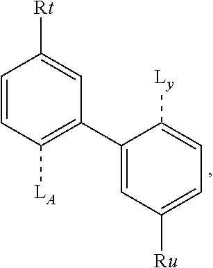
C1([Ly])=CC=C([Ru])C=C1C1=C([LA])C=CC([Rt])=C1
